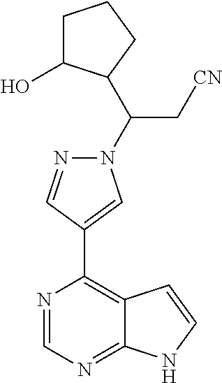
N1=CN=C2C(=C1C1=CN(C(C[CN])C3C(O)CCC3)N=C1)C=CN2
